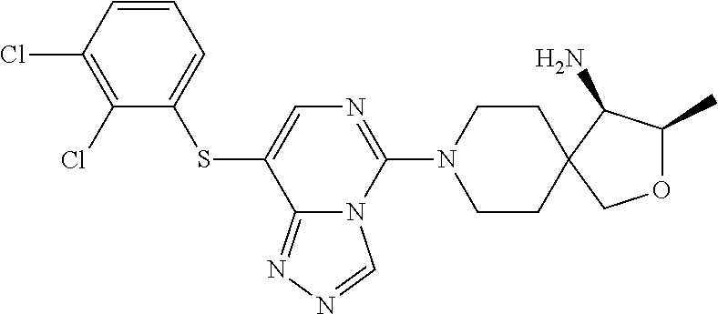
C1(Cl)=C(Cl)C=CC=C1SC1=CN=C(N2CCC3(CC2)C(N)C(C)OC3)N2C1=NN=C2
